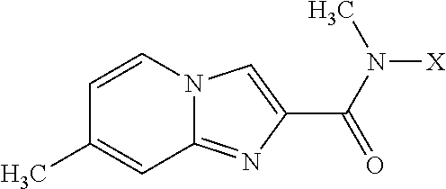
C1=CN2C(=NC(C(N(C)[X])=O)=C2)C=C1C
